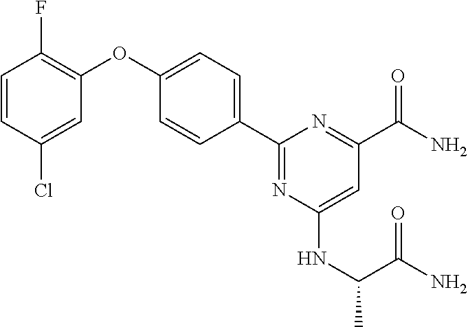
C1=CC(Cl)=CC(OC2=CC=C(C3=NC(NC(C(=O)N)C)=CC(C(N)=O)=N3)C=C2)=C1F
